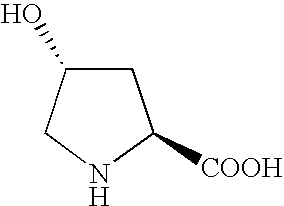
C1C(O)CNC1[COOH]
